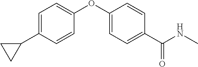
C1=C(C2CC2)C=CC(OC2=CC=C(C(NC)=O)C=C2)=C1
